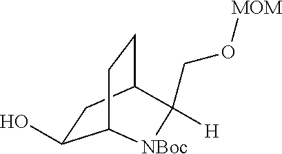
C(C1([H])C2CCC(C(O)C2)[NBoc]1)O[MOM]
